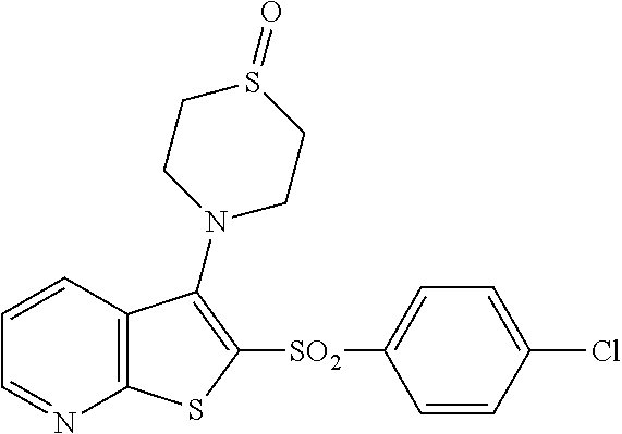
C1=CC2=C(N=C1)SC([SO2]C1=CC=C(Cl)C=C1)=C2N1CCS(=O)CC1
